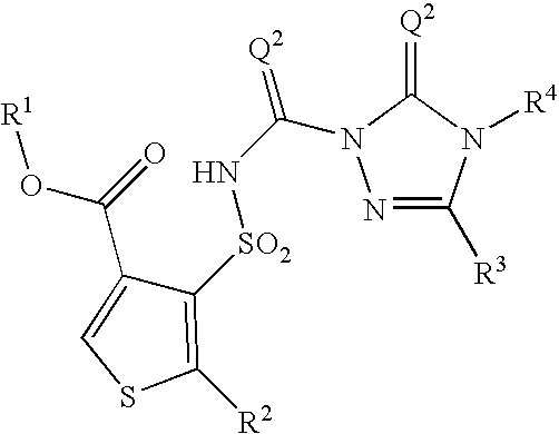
[R1]OC(C1=CSC([R2])=C1[SO2]NC(N1N=C([R3])N([R4])C1=[Q2])=[Q2])=O
